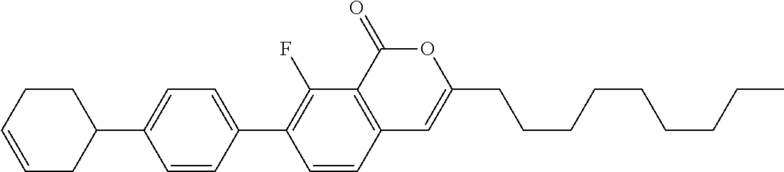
C12=C(C(=O)OC(CCCCCCCCC)=C1)C(F)=C(C1=CC=C(C3CCC=CC3)C=C1)C=C2
